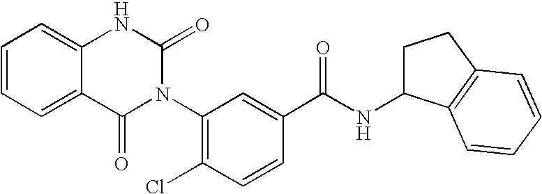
C12=CC=CC=C1NC(=O)N(C1=C(Cl)C=CC(C(NC3CCC4=C3C=CC=C4)=O)=C1)C2=O
